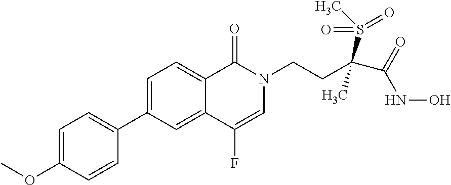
C1=C(OC)C=CC(C2=CC=C3C(=C2)C(F)=CN(CCC(C(=O)NO)(S(C)(=O)=O)C)C3=O)=C1
